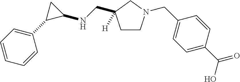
C1CN(CC2=CC=C(C(=O)O)C=C2)CC1(CNC1C(C2=CC=CC=C2)C1)[H]
